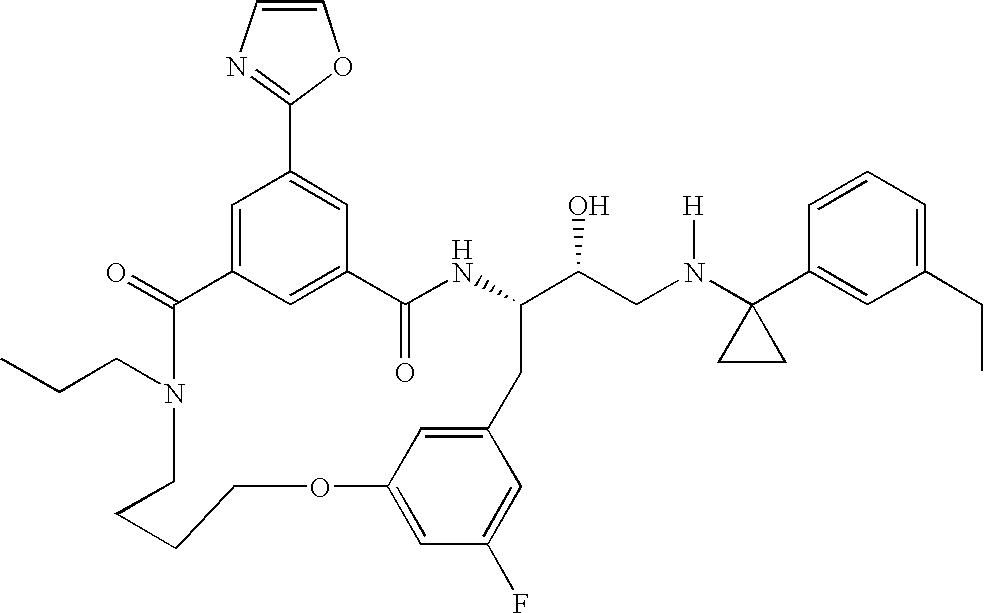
C1(=O)C2=CC(C3=NC=CO3)=CC(=C2)C(=O)NC(C(CN(C2(C3=CC(CC)=CC=C3)CC2)[H])O)CC2=CC(=CC(F)=C2)OCCCCN1CCC
